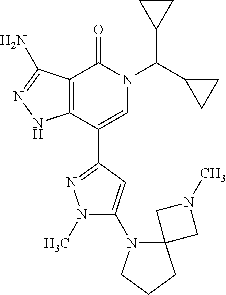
C12=C(C(C3=NN(C)C(N4CCCC45CN(C)C5)=C3)=CN(C(C3CC3)C3CC3)C1=O)NN=C2N
